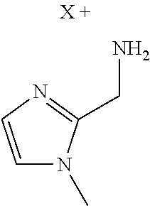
C1=CN=C(CN)N1C
